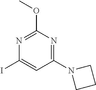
C1(N2CCC2)=NC(OC)=NC(I)=C1
